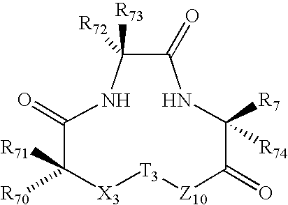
C1(=O)C([R73])([R72])NC(=O)C([R70])([R71])[X3][T3][Z10]C(=O)C([R7])([R74])N1
